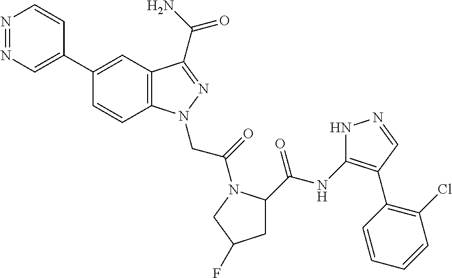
N1=NC=C(C2=CC3=C(C=C2)N(CC(=O)N2C(C(NC4=C(C5=C(Cl)C=CC=C5)C=NN4)=O)CC(F)C2)N=C3C(N)=O)C=C1
